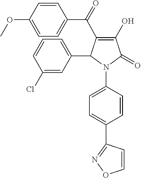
C1(O)=C(C(C2=CC=C(OC)C=C2)=O)C(C2=CC=CC(Cl)=C2)N(C2=CC=C(C3=NOC=C3)C=C2)C1=O
